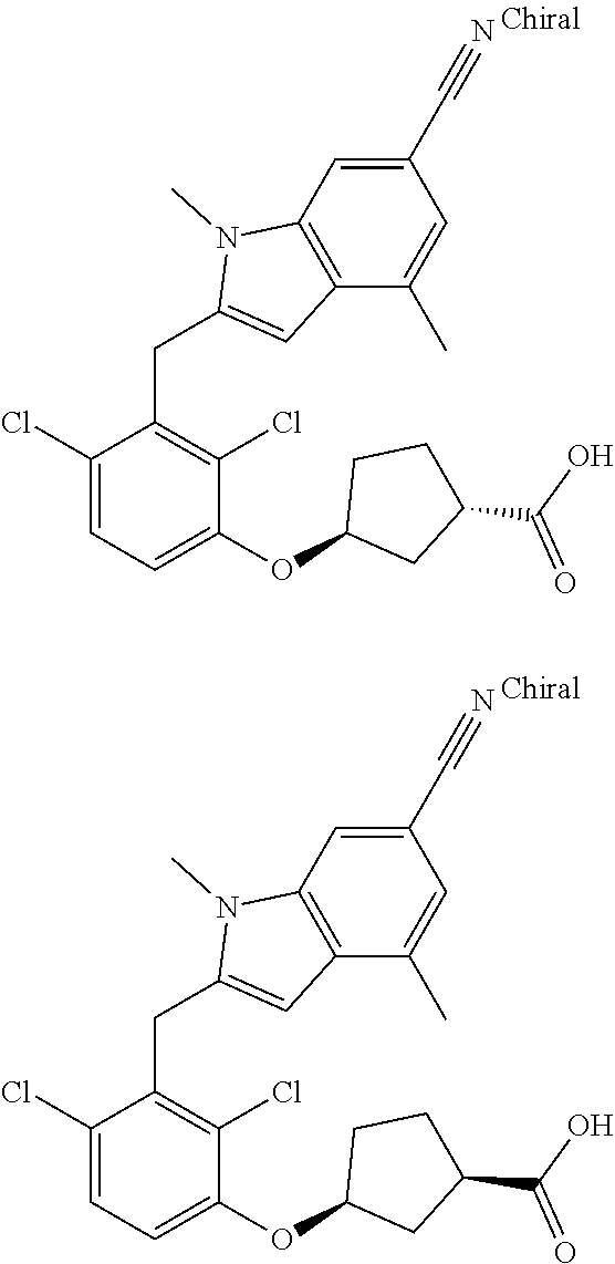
C1(C#N)=CC2=C(C(C)=C1)C=C(CC1=C(Cl)C(OC3CC(C(O)=O)CC3)=CC=C1Cl)N2C.C1(C#N)=CC2=C(C(C)=C1)C=C(CC1=C(Cl)C(OC3CC(C(O)=O)CC3)=CC=C1Cl)N2C
